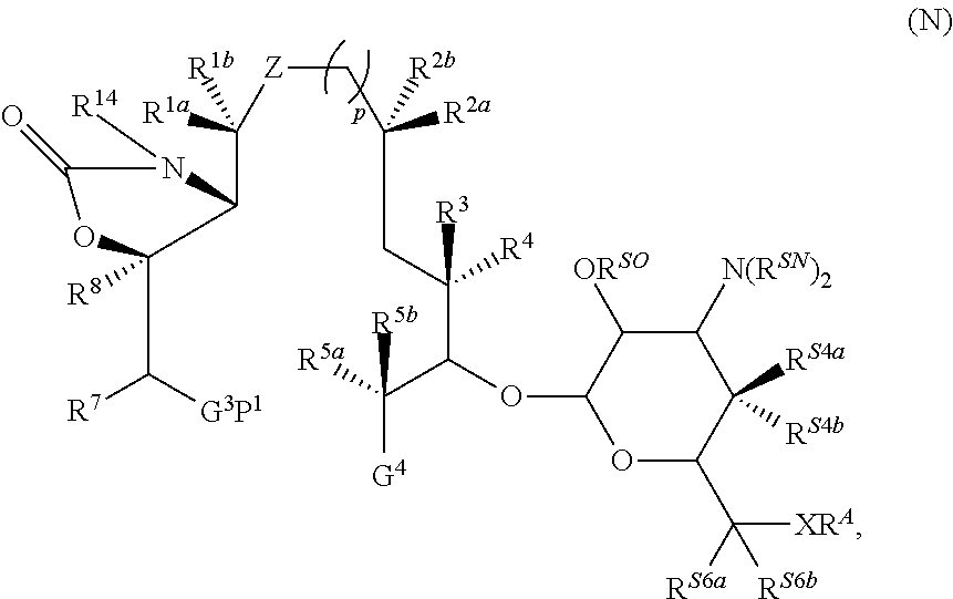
[G3P1]C([R7])C1([R8])OC(=O)N([R14])C1C([Z]CC(CC([R3])([R4])C(OC1OC(C([XRA])([RS6a])[RS6b])C([RS4a])([RS4b])C([N(RSN)2])C1[ORSO])C([R5b])([R5a])[G4])([R2b])[R2a])([R1a])[R1b]
